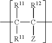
CC(C(C)([R12])[Z])([R11])[R11]
